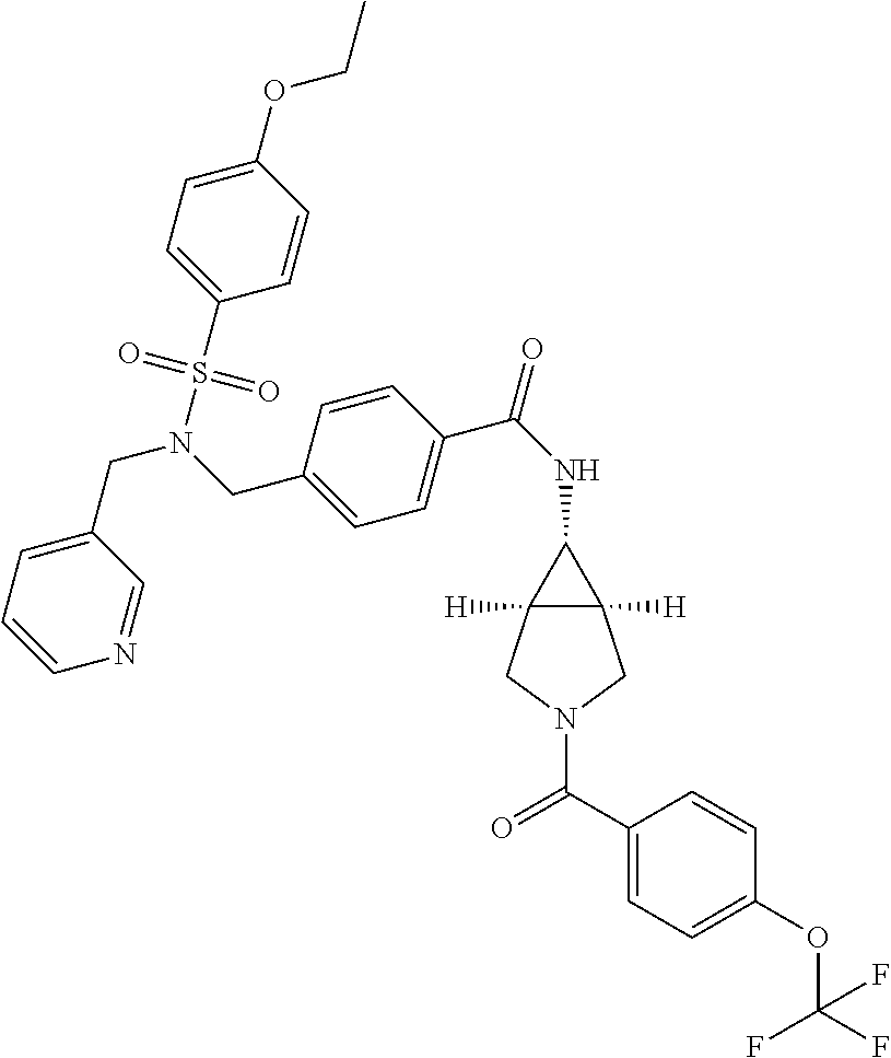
C1(CN(CC2=CC=C(C(NC3C4([H])C3([H])CN(C(C3=CC=C(OC(F)(F)F)C=C3)=O)C4)=O)C=C2)S(C2=CC=C(OCC)C=C2)(=O)=O)=CC=CN=C1
